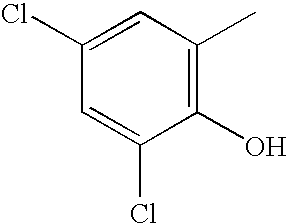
C1(Cl)=CC(C)=C(O)C(Cl)=C1
